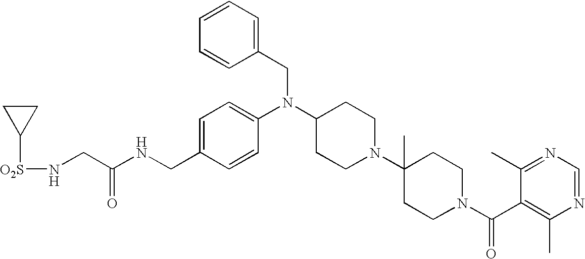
C(C1=CC=C(N(C2CCN(C3(C)CCN(C(C4=C(C)N=CN=C4C)=O)CC3)CC2)CC2=CC=CC=C2)C=C1)NC(CN[O2S]C1CC1)=O
